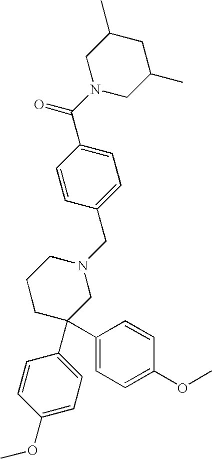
C1=C(C(N2CC(C)CC(C)C2)=O)C=CC(CN2CCCC(C3=CC=C(OC)C=C3)(C3=CC=C(OC)C=C3)C2)=C1
